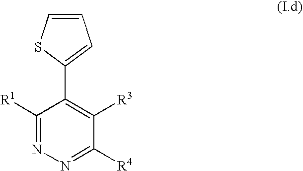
C1([R1])=NN=C([R4])C([R3])=C1C1=CC=CS1
